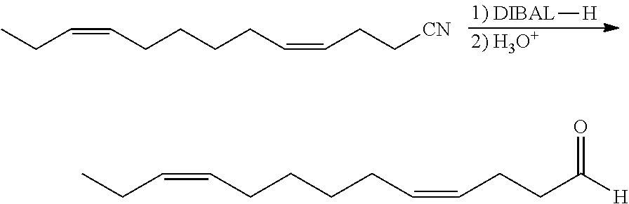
CCC=CCCCCC=CCC[CN].[DIBAL][H].CCC=CCCCCC=CCCC([H])=O
